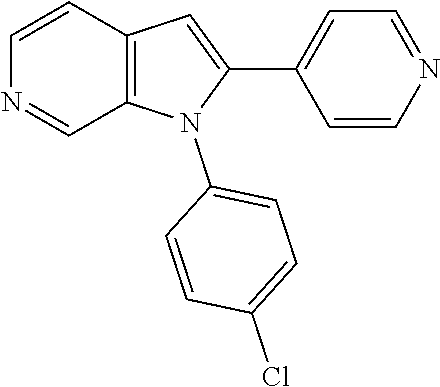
C12=C(C=CN=C1)C=C(C1=CC=NC=C1)N2C1=CC=C(Cl)C=C1
